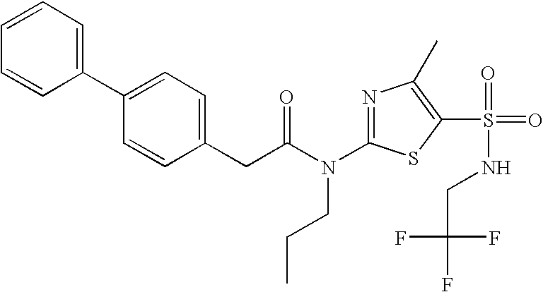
C1=CC=C(C2=CC=C(CC(N(C3=NC(C)=C(S(=O)(NCC(F)(F)F)=O)S3)CCC)=O)C=C2)C=C1
